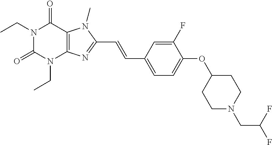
N1(CC)C(=O)N(CC)C2=C(C1=O)N(C)C(C=CC1=CC=C(OC3CCN(CC(F)F)CC3)C(F)=C1)=N2
